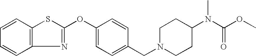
C1=CC2=C(C=C1)N=C(OC1=CC=C(CN3CCC(N(C(OC)=O)C)CC3)C=C1)S2
